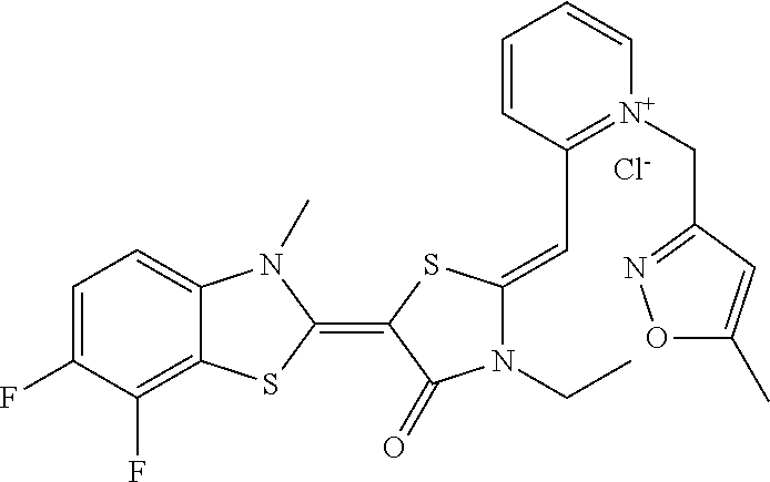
[Cl-].C1=C(F)C(F)=C2C(=C1)N(C)C(=C1SC(=CC3=[N+](CC4=NOC(C)=C4)C=CC=C3)N(CC)C1=O)S2
